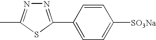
N1=C(C2=CC=C([SO3Na])C=C2)SC(C)=N1
